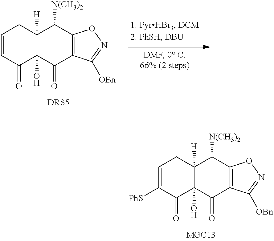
C1=CC(=O)C2(O)C([H])(C1)C([N(CH3)2])C1=C(C2=O)C([OBn])=NO1.C1=C([PhS])C(=O)C2(O)C([H])(C1)C([N(CH3)2])C1=C(C2=O)C([OBn])=NO1
